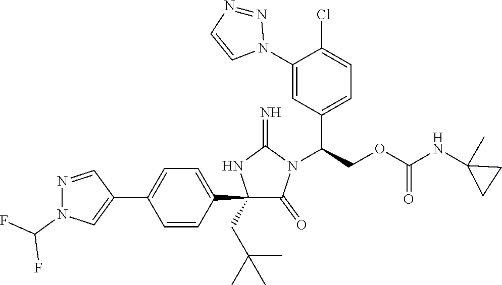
C1(C2=CC=C(C3=CN(C(F)F)N=C3)C=C2)(CC(C)(C)C)C(=O)N(C(COC(NC2(C)CC2)=O)C2=CC=C(Cl)C(N3N=NC=C3)=C2)C(=N)N1
